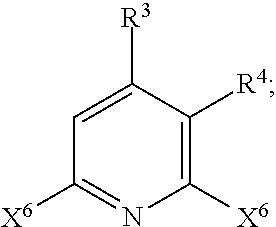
C1=C([R3])C([R4])=C([X6])N=C1[X6]
